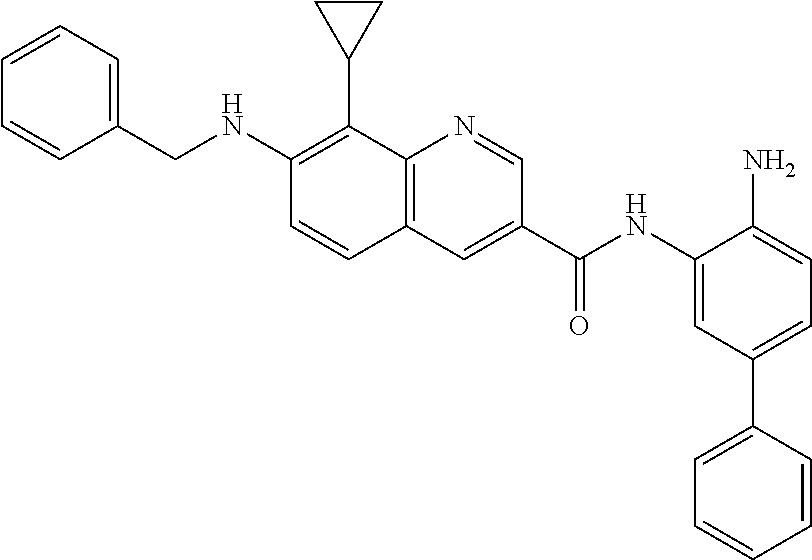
C(NC1=C(C2CC2)C2=C(C=C1)C=C(C(NC1=CC(C3=CC=CC=C3)=CC=C1N)=O)C=N2)C1=CC=CC=C1
